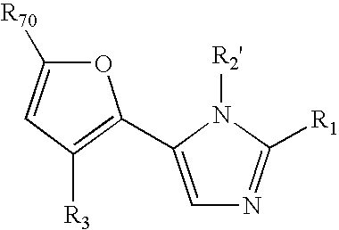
C1=C([R70])OC(C2=CN=C([R1])N2[R2'])=C1[R3]
